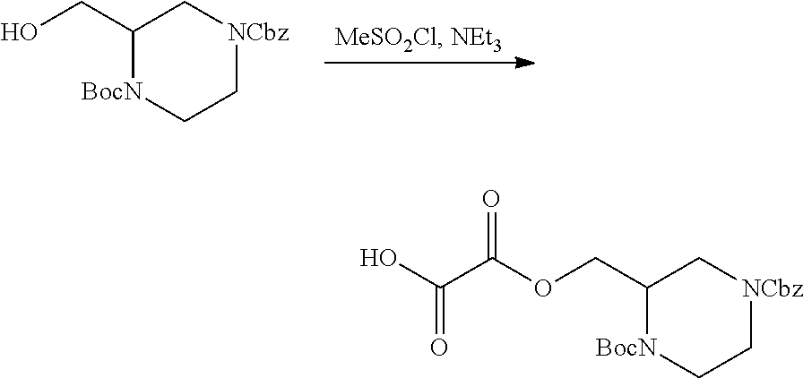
C1(CO)[BocN]CC[NCbz]C1.C1(COC(C(O)=O)=O)[BocN]CC[NCbz]C1
